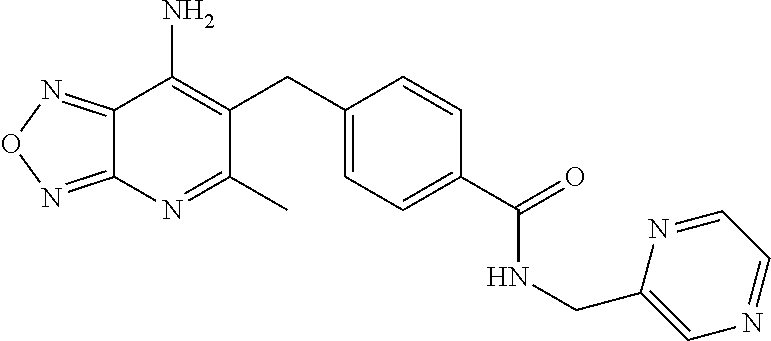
C12=NON=C1N=C(C)C(CC1=CC=C(C(NCC3=CN=CC=N3)=O)C=C1)=C2N
